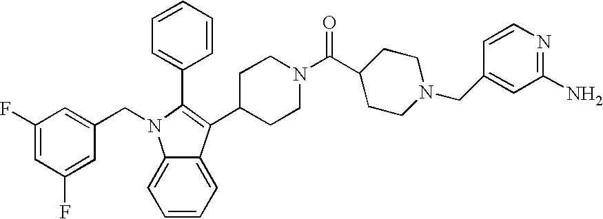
C1=C(F)C=C(CN2C3=CC=CC=C3C(C3CCN(C(C4CCN(CC5=CC(N)=NC=C5)CC4)=O)CC3)=C2C2=CC=CC=C2)C=C1F
